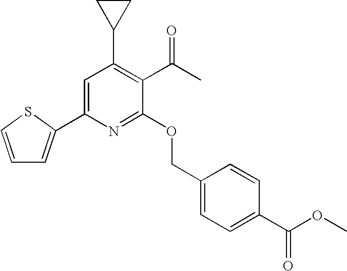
C1(C2=C(C(C)=O)C(OCC3=CC=C(C(OC)=O)C=C3)=NC(C3=CC=CS3)=C2)CC1
